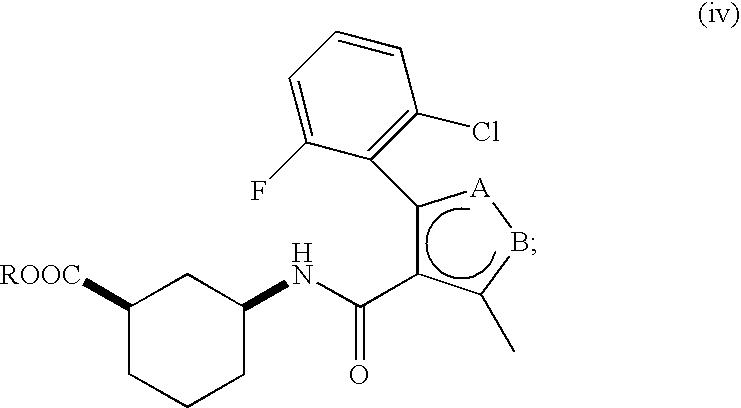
C1([ROOC])CCCC(NC(C2C(C3=C(Cl)C=CC=C3F)[A]BC2C)=O)C1
